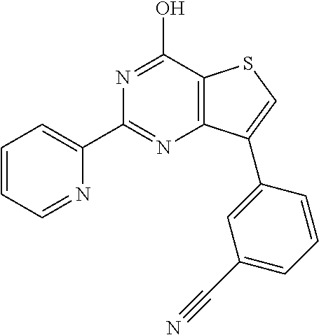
C1(C2=NC3=C(C(O)=N2)SC=C3C2=CC(C#N)=CC=C2)=CC=CC=N1
